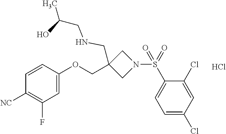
C1=CC(OCC2(CNCC(O)C)CN(S(C3=CC=C(Cl)C=C3Cl)(=O)=O)C2)=CC(F)=C1[NC].Cl
